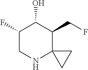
FCC1C2(NCC(F)C1O)CC2
